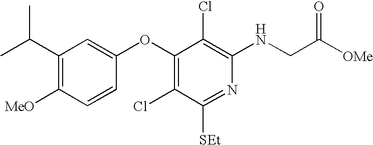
C(C1=C([MeO])C=CC(OC2=C(Cl)C([SEt])=NC(NCC([OMe])=O)=C2Cl)=C1)(C)C
